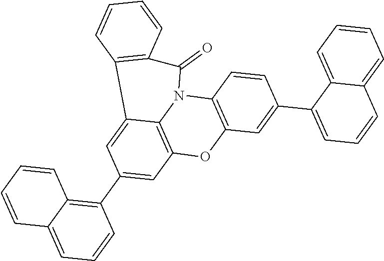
C12=C3C=C(C4=C5C(=CC=C4)C=CC=C5)C=C1C1=C(C=CC=C1)C(=O)N2C1=C(O3)C=C(C2=CC=CC3=CC=CC=C23)C=C1
